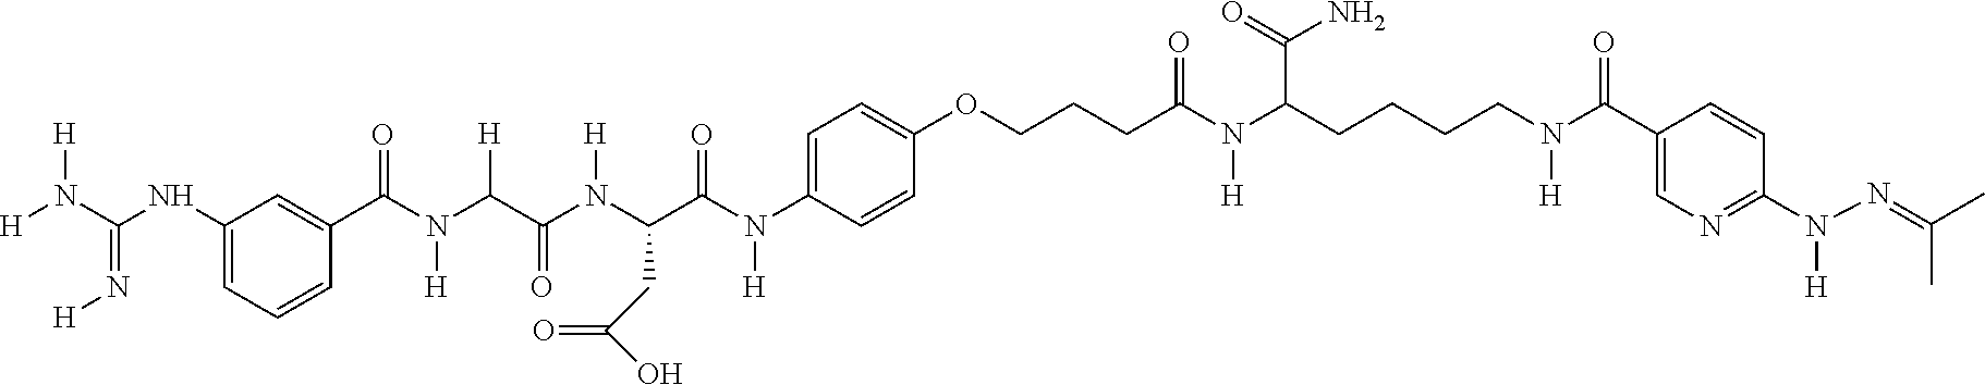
[H]N(C(=N[H])NC1=CC=CC(C(N([H])C(C(=O)N(C(CC(=O)O)C(N([H])C2=CC=C(OCCCC(N(C(CCCCN(C(C3=CN=C(N([H])N=C(C)C)C=C3)=O)[H])C(=O)N)[H])=O)C=C2)=O)[H])[H])=O)=C1)[H]
